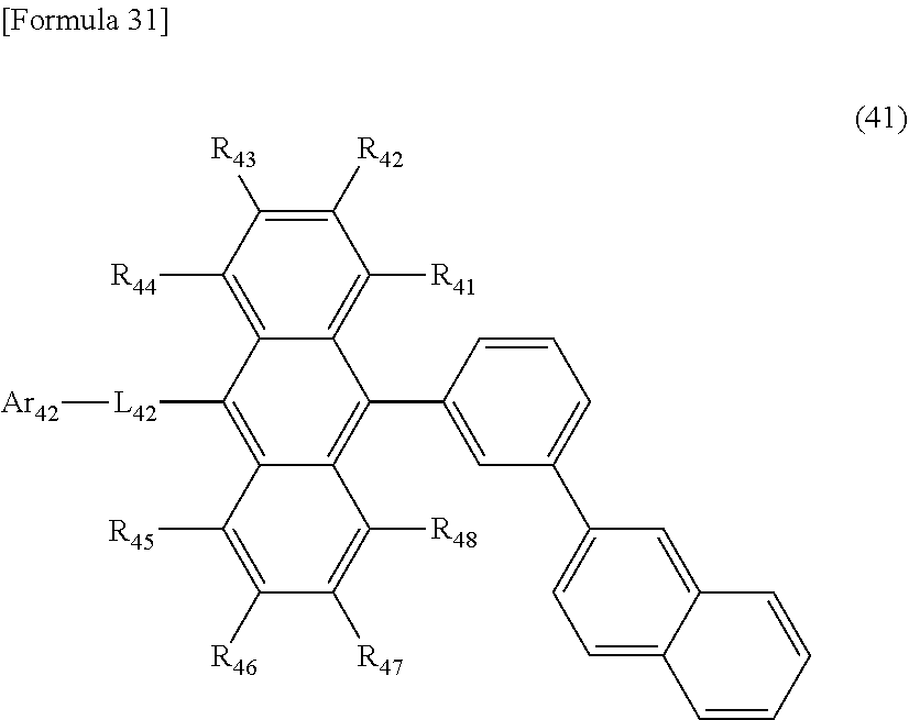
[R41]C1=C2C(=C([R44])C([R43])=C1[R42])C([L42][Ar42])=C1C([R45])=C([R46])C([R47])=C([R48])C1=C2C1=CC(C2=CC=C3C(=C2)C=CC=C3)=CC=C1
